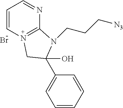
C1=CN2=C(N=C1)N(CCC[N3])C(C1=CC=CC=C1)(O)C2.Br
